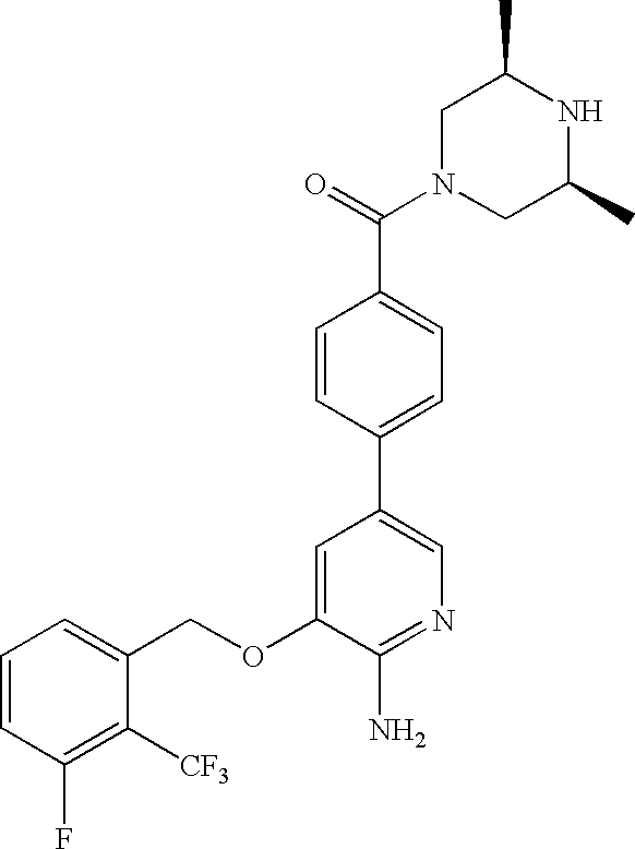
C1=CC(F)=C([CF3])C(COC2=CC(C3=CC=C(C(=O)N4CC(C)NC(C)C4)C=C3)=CN=C2N)=C1
